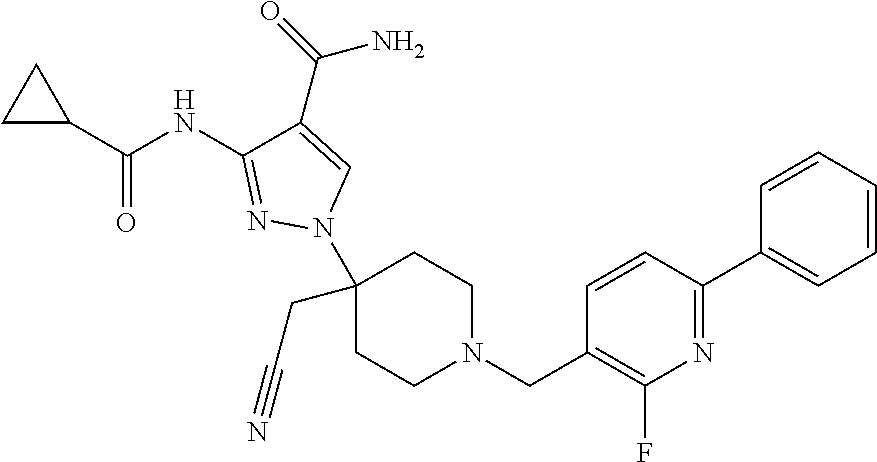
C1(CC#N)(N2C=C(C(=O)N)C(NC(C3CC3)=O)=N2)CCN(CC2=C(F)N=C(C3=CC=CC=C3)C=C2)CC1
